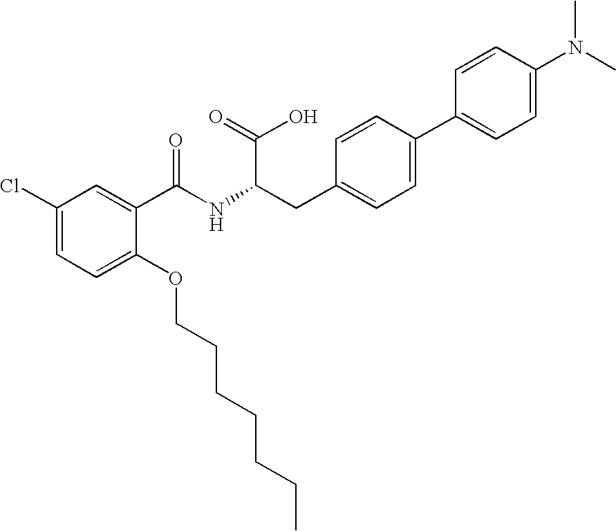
C1=C(Cl)C=C(C(NC(CC2=CC=C(C3=CC=C(N(C)C)C=C3)C=C2)C(=O)O)=O)C(OCCCCCCC)=C1
